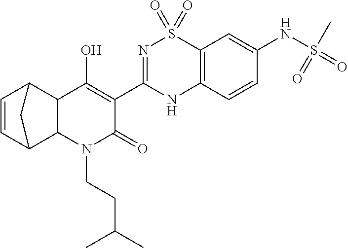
N1=C(C2=C(O)C3C(N(CCC(C)C)C2=O)C2C=CC3C2)NC2=C(S1(=O)=O)C=C(NS(=O)(C)=O)C=C2
